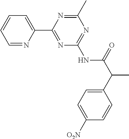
C1=NC(C2=NC(NC(C(C3=CC=C([O2N])C=C3)C)=O)=NC(C)=N2)=CC=C1
